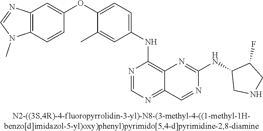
C1(OC2=CC=C(NC3=C4C(=NC=N3)C=NC(NC3CNCC3F)=N4)C=C2C)=CC2=C(C=C1)N(C)C=N2
